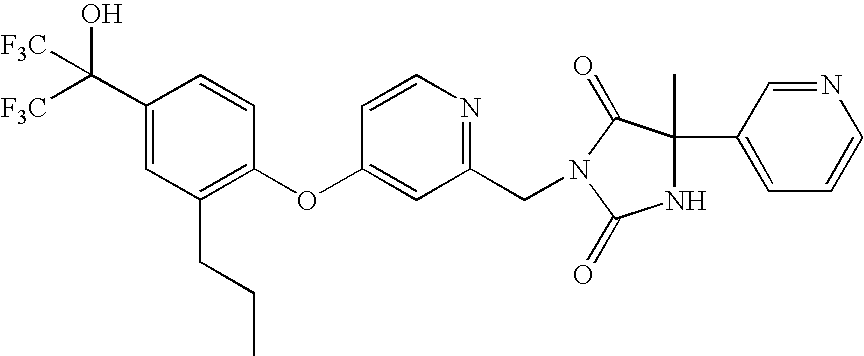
C1(C([F3C])(O)[F3C])=CC(CCC)=C(OC2=CC(CN3C(=O)C(C)(C4=CC=CN=C4)NC3=O)=NC=C2)C=C1
